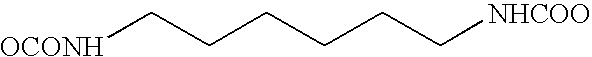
[OCONH]CCCCCC[NHCOO]
